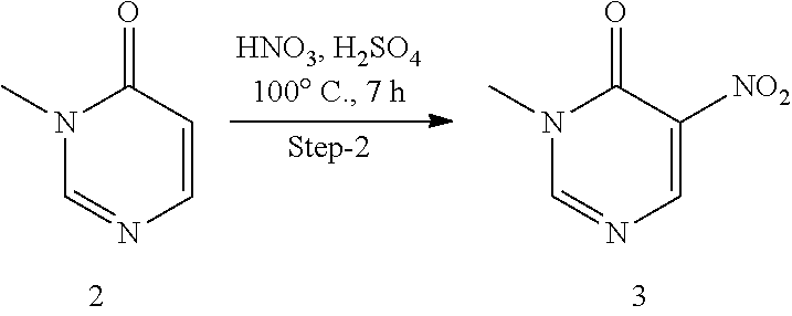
N1(C)C=NC=CC1=O.N1(C)C=NC=C([NO2])C1=O
